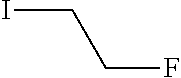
ICCF
